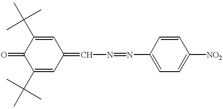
C1(C(C)(C)C)=CC(=CN=NC2=CC=C([NO2])C=C2)C=C(C(C)(C)C)C1=O
